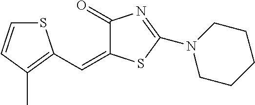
S1C=CC(C)=C1C=C1C(=O)N=C(N2CCCCC2)S1
